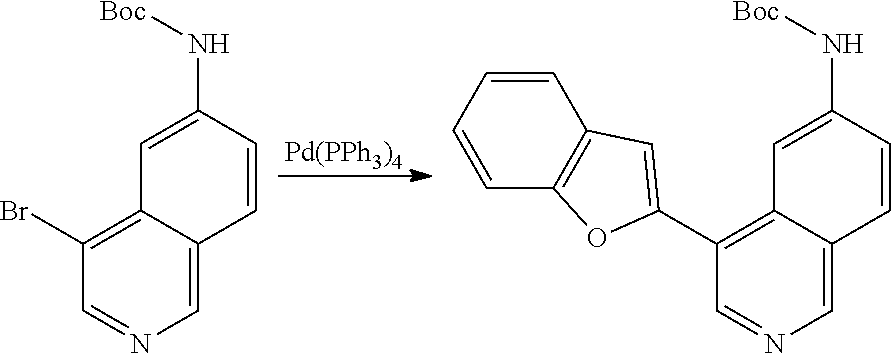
C1=C2C(=C(Br)C=N1)C=C(N[Boc])C=C2.[Pd(PPh3)4].C1=C2C(=C(C3=CC4=C(C=CC=C4)O3)C=N1)C=C(N[Boc])C=C2
